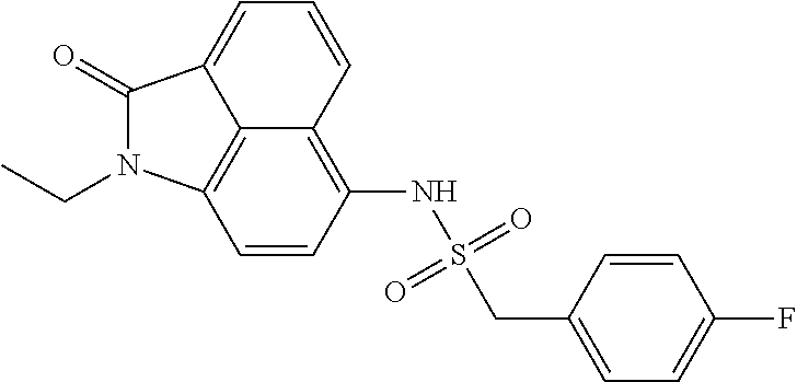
C1=CC(NS(=O)(=O)CC2=CC=C(F)C=C2)=C2C=CC=C3C(=O)N(CC)C1=C23
